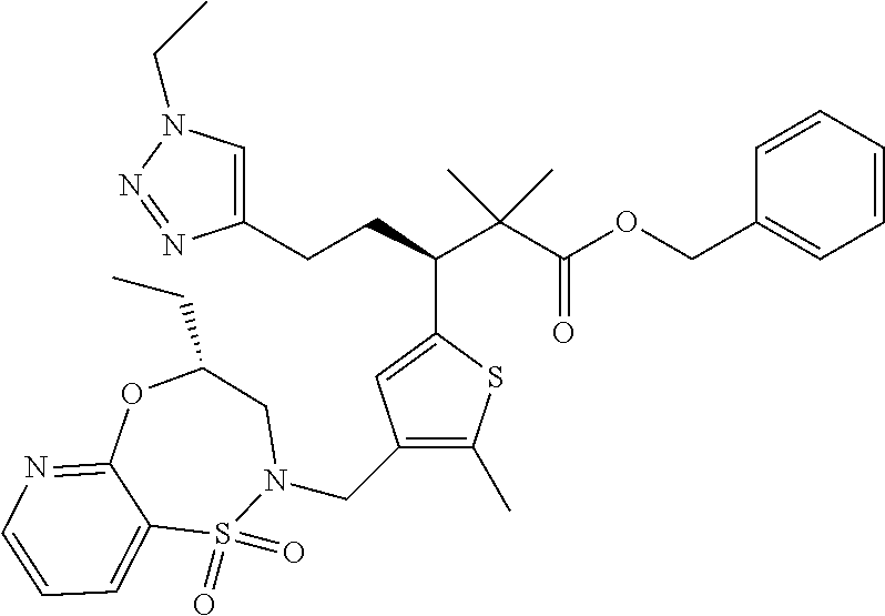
C1(CCC(C(C(OCC2=CC=CC=C2)=O)(C)C)C2=CC(CN3CC(CC)OC4=NC=CC=C4S3(=O)=O)=C(C)S2)=CN(CC)N=N1
